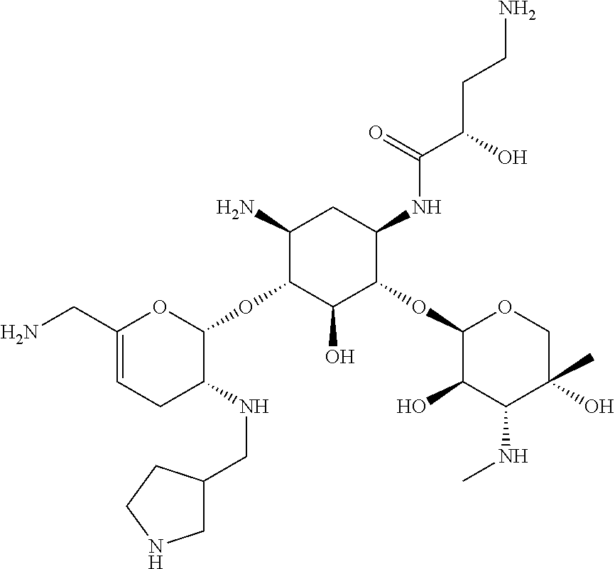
NCC1=CCC(NCC2CNCC2)C(OC2C(O)C(OC3C(O)C(NC)C(C)(O)CO3)C(NC(C(O)CCN)=O)CC2N)O1
